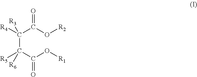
C(C(C(O[R1])=O)([R5])[R6])(C(O[R2])=O)([R4])[R3]
